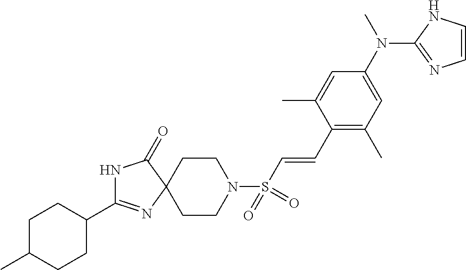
C1C(C)CCC(C2=NC3(C(=O)N2)CCN(S(C=CC2=C(C)C=C(N(C)C4=NC=CN4)C=C2C)(=O)=O)CC3)C1
